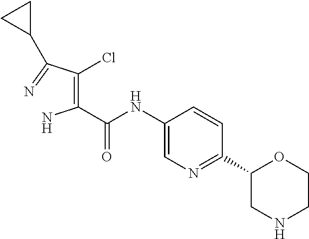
C1=C(NC(=O)C(=C(C(=N)C2CC2)Cl)N)C=CC(C2CNCCO2)=N1
